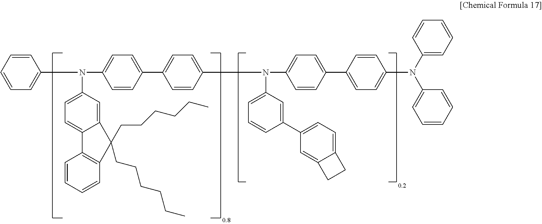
C1=CC=CC=C1N(C1=CC=C(C2=CC=C(N(C3=CC=C(C4=CC=C(N(C5=CC=CC=C5)C5=CC=CC=C5)C=C4)C=C3)C3=CC=CC(C4=CC=C5C(=C4)CC5)=C3)C=C2)C=C1)C1=CC=C2C(=C1)C(CCCCCC)(CCCCCC)C1=C2C=CC=C1
